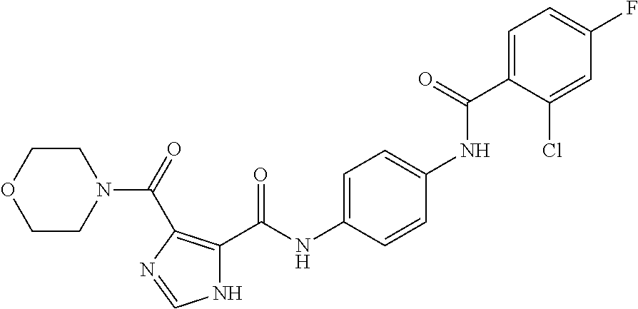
C1=C(C(NC2=CC=C(NC(C3=C(C(=O)N4CCOCC4)N=CN3)=O)C=C2)=O)C(Cl)=CC(F)=C1
